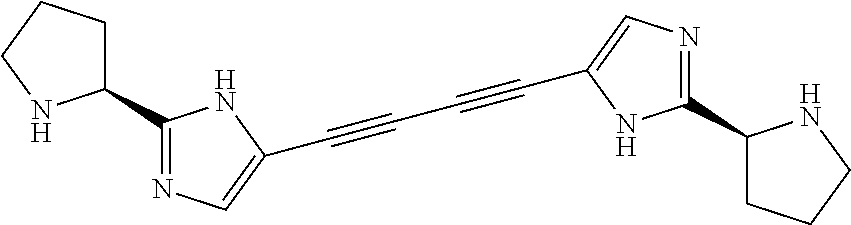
C1NC(C2=NC=C(C#CC#CC3=CN=C(C4CCCN4)N3)N2)CC1
